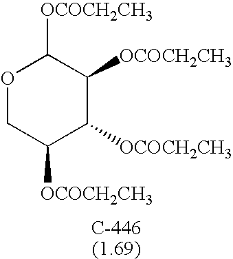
O1CC([OCOCH2CH3])C([OCOCH2CH3])C([OCOCH2CH3])C1[OCOCH2CH3]
